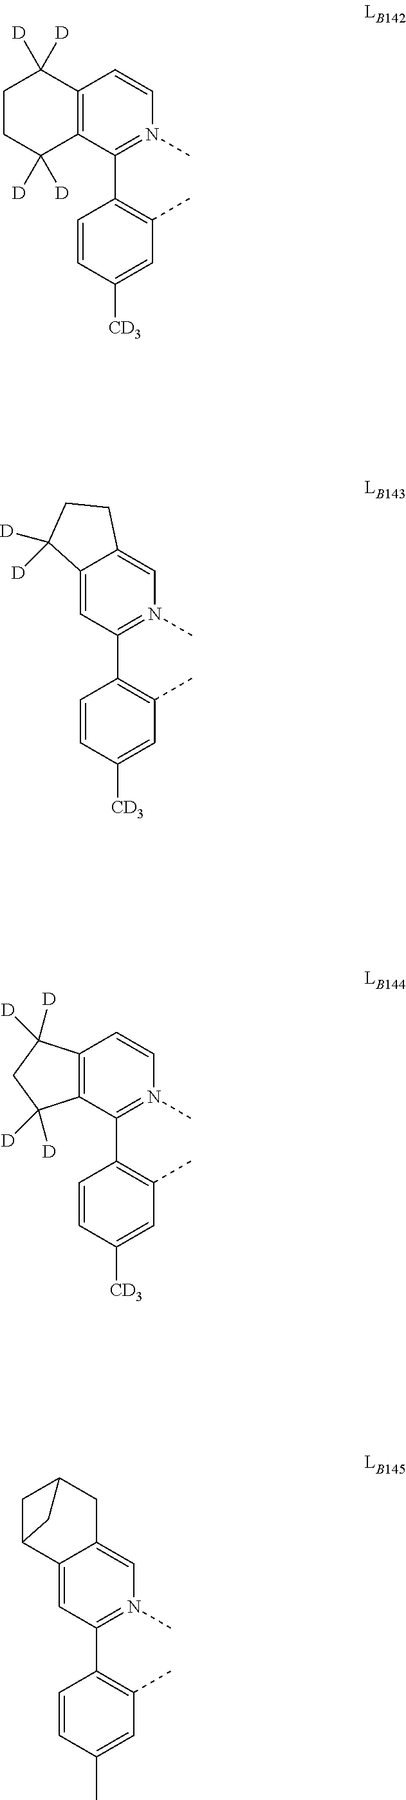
C12=CC(C3=C(C)C=C([CD3])C=C3)=N(C)C=C1CCC2([D])[D].C12=C(C(C3=C(C)C=C([CD3])C=C3)=N(C)C=C1)C([D])([D])CC2([D])[D].C12=CC(C3=C(C)C=C(C)C=C3)=N(C)C=C1CC1CC2C1.C12=C(C(C3=C(C)C=C([CD3])C=C3)=N(C)C=C1)C([D])([D])CCC2([D])[D]
